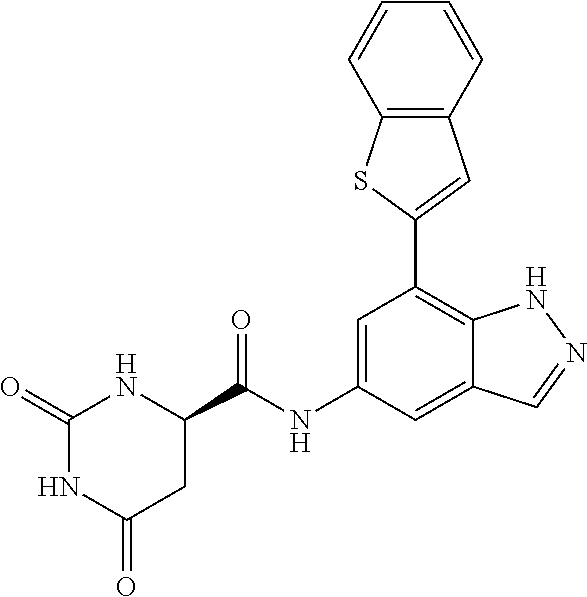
C1=C(NC(=O)C2NC(=O)NC(=O)C2)C=C2C(=C1C1=CC3=C(S1)C=CC=C3)NN=C2
